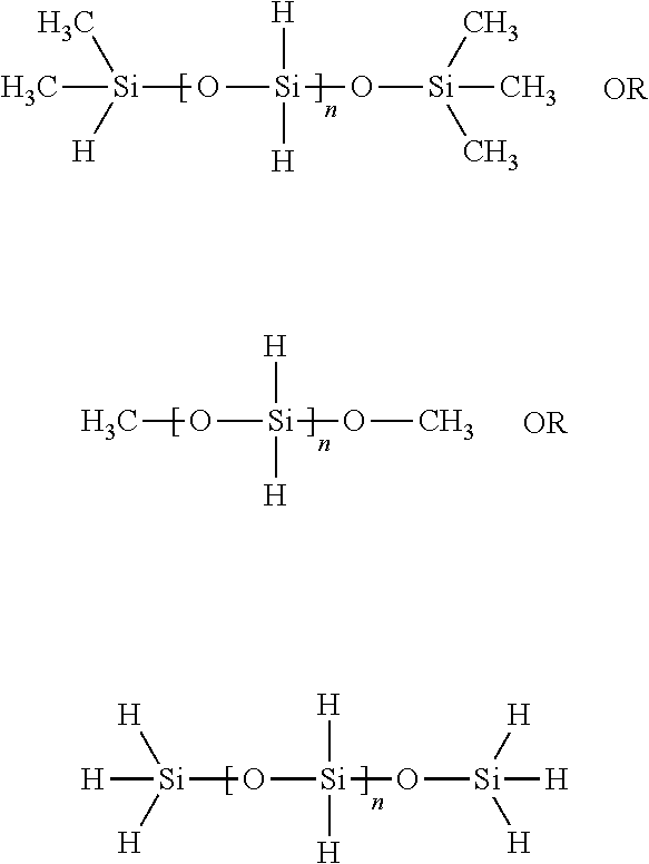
[Si](C)([H])(C)O[Si]([H])([H])O[Si](C)(C)C.O([Si]([H])([H])OC)C.[Si]([H])([H])([H])O[Si]([H])([H])O[Si]([H])([H])[H]
